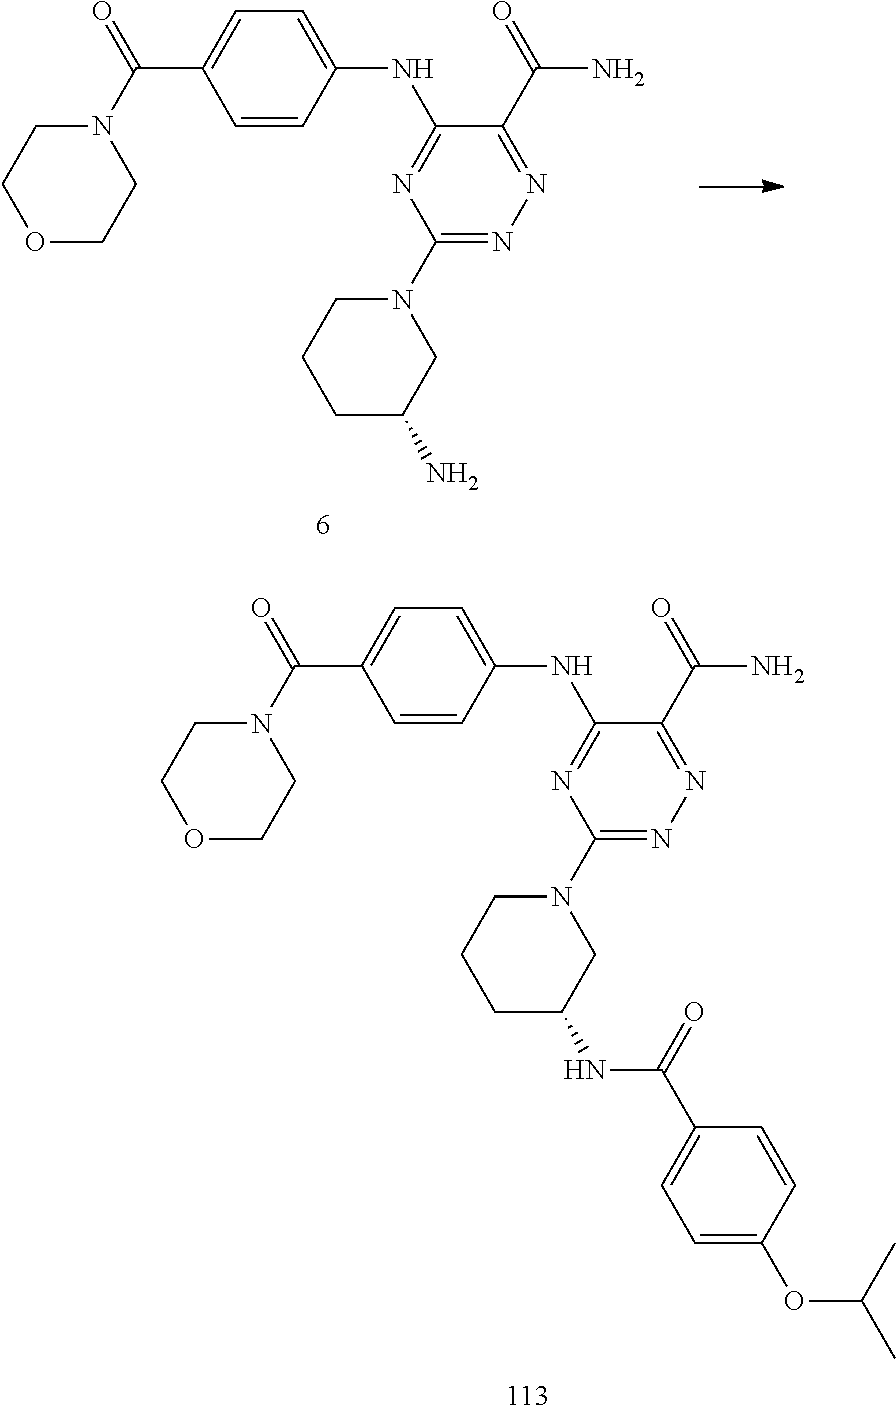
C1=CC(NC2=NC(N3CCCC(N)C3)=NN=C2C(=O)N)=CC=C1C(N1CCOCC1)=O.C1=CC(NC2=NC(N3CCCC(NC(C4=CC=C(OC(C)C)C=C4)=O)C3)=NN=C2C(=O)N)=CC=C1C(N1CCOCC1)=O
